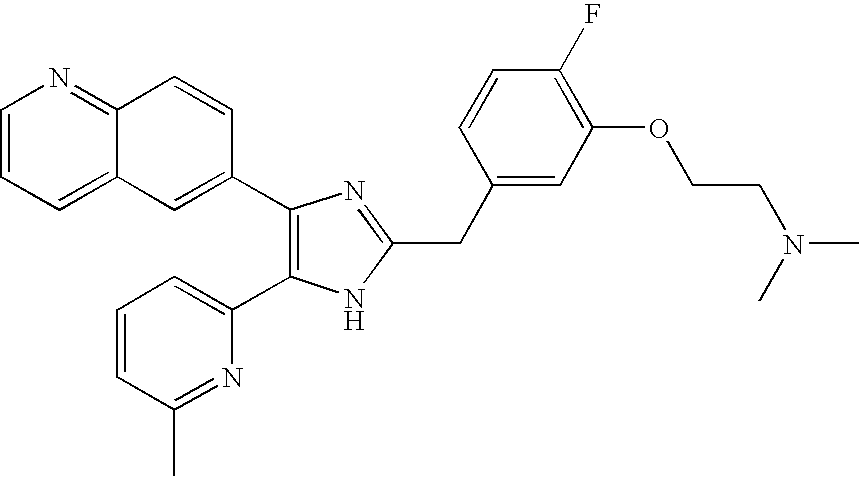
C1=CC=C2C(=N1)C=CC(C1=C(C3=CC=CC(C)=N3)NC(CC3=CC(OCCN(C)C)=C(F)C=C3)=N1)=C2
